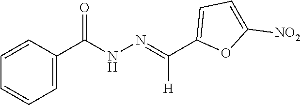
C1(C(=NNC(C2=CC=CC=C2)=O)[H])=CC=C([NO2])O1
